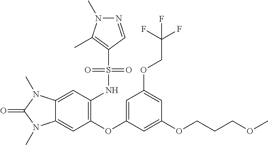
C12=CC(NS(C3=C(C)N(C)N=C3)(=O)=O)=C(OC3=CC(OCC(F)(F)F)=CC(OCCCOC)=C3)C=C1N(C)C(=O)N2C
